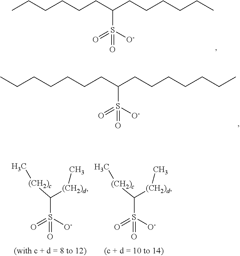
S(=O)([O-])(=O)C(CCCCCC)CCCCCC.S(=O)([O-])(=O)C(CCCCCCC)CCCCCCC.S(=O)([O-])(=O)C([(CH2)c]C)[(CH2)d]C.S(=O)([O-])(=O)C([(CH2)c]C)[(CH2)d]C
